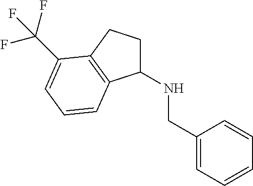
C1(CNC2CCC3=C2C=CC=C3C(F)(F)F)=CC=CC=C1
